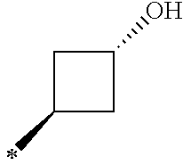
C1C(C)CC1O
